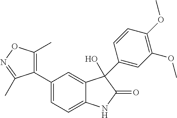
C1=C(C2=C(C)ON=C2C)C=C2C(=C1)NC(=O)C2(O)C1=CC(OC)=C(OC)C=C1
